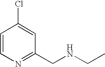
ClC1=CC(CNCC)=NC=C1
